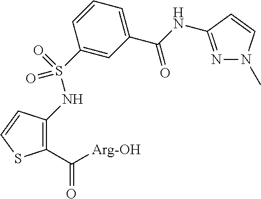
C1(C([Arg-OH])=O)=C(NS(C2=CC(C(=O)NC3=NN(C)C=C3)=CC=C2)(=O)=O)C=CS1
